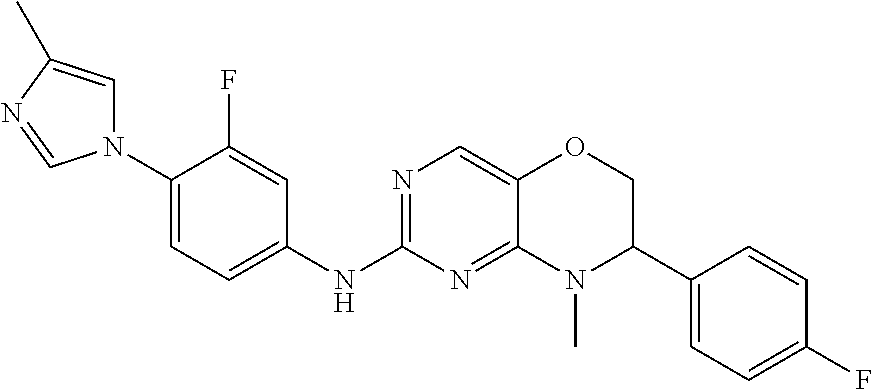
C1(N2C=C(C)N=C2)=CC=C(NC2=NC=C3C(=N2)N(C)C(C2=CC=C(F)C=C2)CO3)C=C1F
